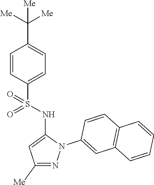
C1=CC(S(NC2=CC([Me])=NN2C2=CC3=C(C=C2)C=CC=C3)(=O)=O)=CC=C1C([Me])([Me])[Me]
